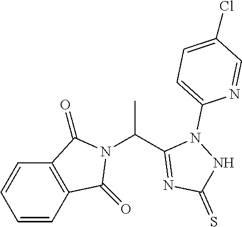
N1(C(C2=NC(=S)NN2C2=CC=C(Cl)C=N2)C)C(=O)C2=C(C1=O)C=CC=C2
